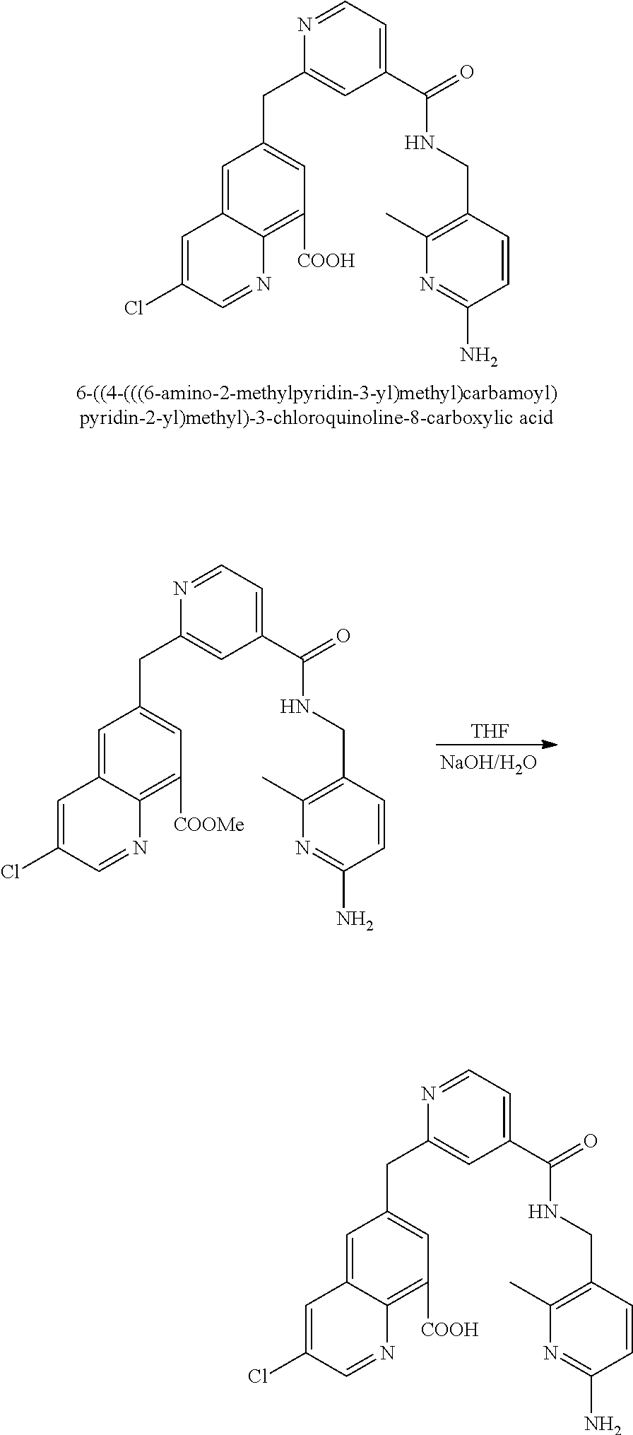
C1=C2C(=C([COOH])C=C1CC1=CC(C(=O)NCC3=C(C)N=C(N)C=C3)=CC=N1)N=CC(Cl)=C2.[THF].C1=C2C(=C([COOMe])C=C1CC1=CC(C(=O)NCC3=C(C)N=C(N)C=C3)=CC=N1)N=CC(Cl)=C2.C1=C2C(=C([COOH])C=C1CC1=CC(C(=O)NCC3=C(C)N=C(N)C=C3)=CC=N1)N=CC(Cl)=C2
